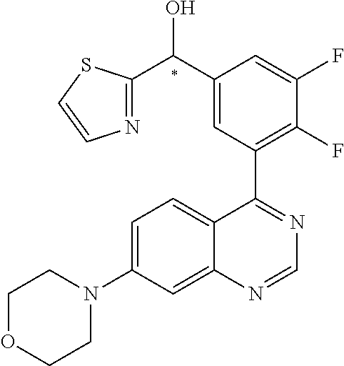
C12=CC(N3CCOCC3)=CC=C1C(C1=C(F)C(F)=CC(C(O)C3=NC=CS3)=C1)=NC=N2
